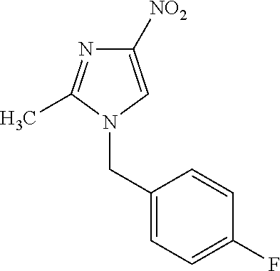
C1([NO2])=CN(CC2=CC=C(F)C=C2)C(C)=N1
